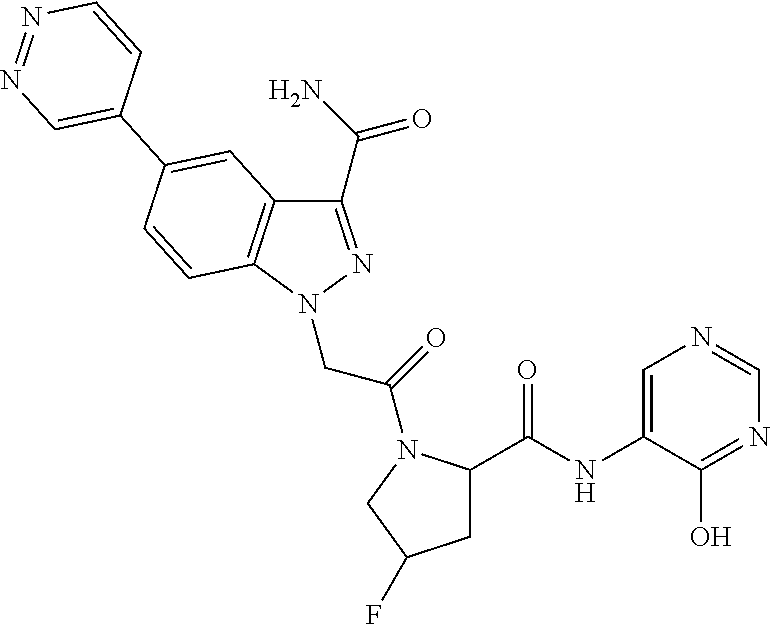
C1(C(N)=O)=NN(CC(=O)N2C(C(=O)NC3=CN=CN=C3O)CC(F)C2)C2=C1C=C(C1=CN=NC=C1)C=C2
